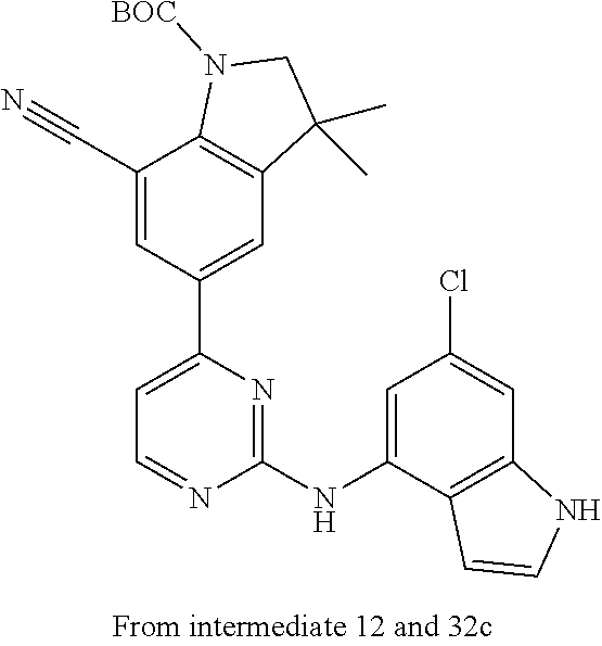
C1(C#N)=CC(C2=CC=NC(NC3=CC(Cl)=CC4=C3C=CN4)=N2)=CC2=C1N([BOC])CC2(C)C
